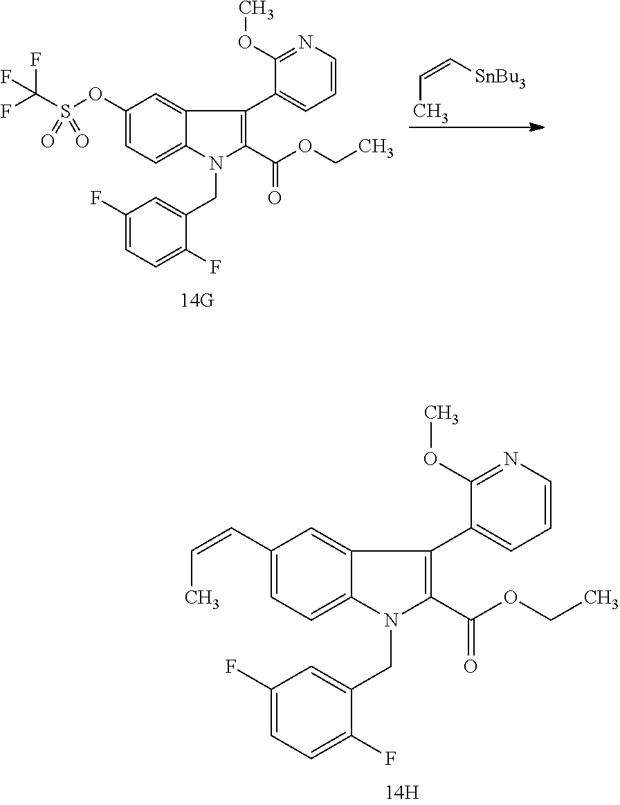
C1(C=CC)=CC=C2C(=C1)C(C1=CC=CN=C1OC)=C(C(OCC)=O)N2CC1=CC(F)=CC=C1F.C1(OS(C(F)(F)F)(=O)=O)=CC=C2C(=C1)C(C1=CC=CN=C1OC)=C(C(OCC)=O)N2CC1=CC(F)=CC=C1F.CC=C[SnBu3]
